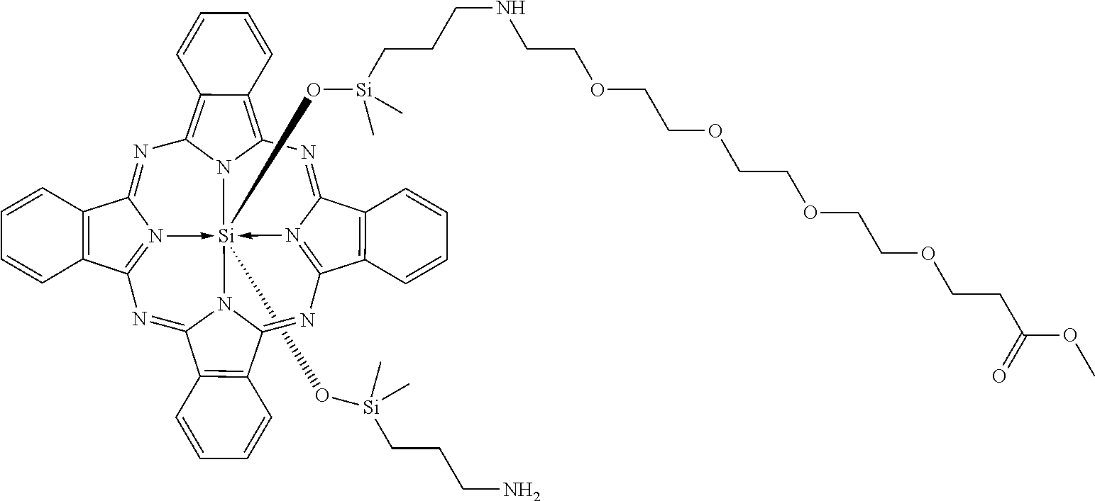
N1=C2N3->[Si]45(O[Si](CCCNCCOCCOCCOCCOCCC(OC)=O)(C)C)(O[Si](C)(C)CCCN)-N6=C(N=C7N4C(=NC=3C3=C2C=CC=C3)C2=C7C=CC=C2)C2=C(C6=NC3=C4C(=C1N35)C=CC=C4)C=CC=C2
